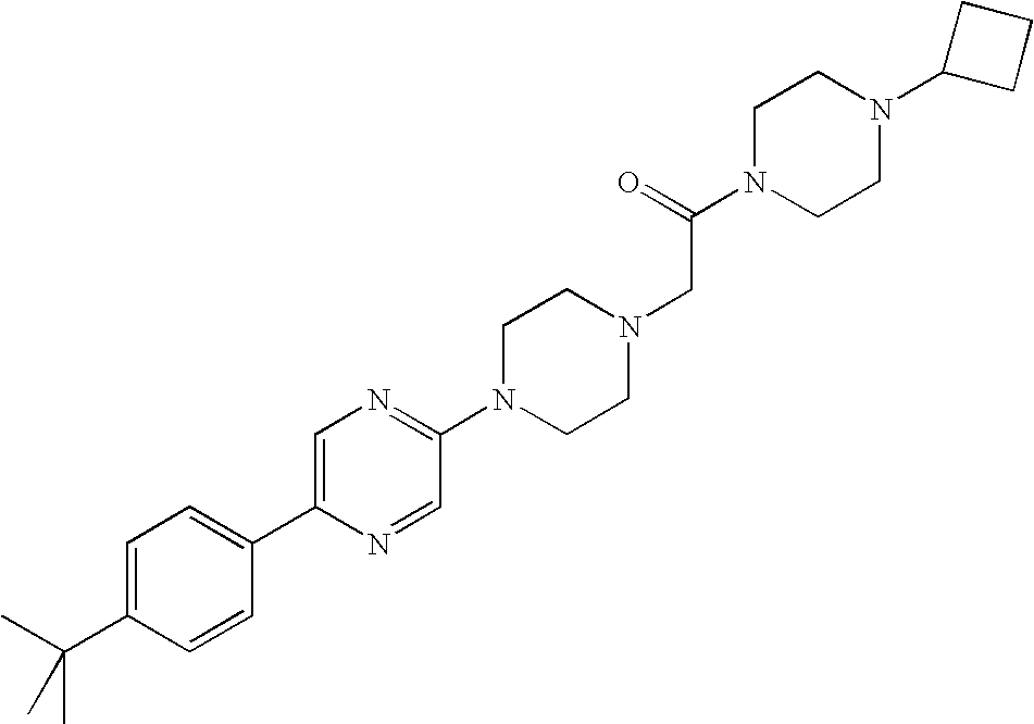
CC(C1=CC=C(C2=CN=C(N3CCN(CC(N4CCN(C5CCC5)CC4)=O)CC3)C=N2)C=C1)(C)C
